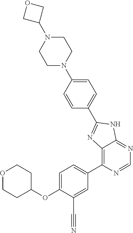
O1CCC(OC2=CC=C(C3=C4C(=NC=N3)NC(C3=CC=C(N5CCN(C6COC6)CC5)C=C3)=N4)C=C2C#N)CC1
